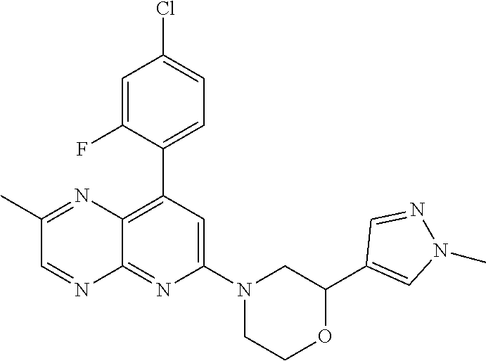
C1(C2=C3C(=NC(N4CCOC(C5=CN(C)N=C5)C4)=C2)N=CC(C)=N3)=CC=C(Cl)C=C1F
